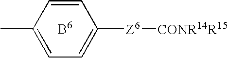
C1=C(C)C=CC([Z6][CONR14R15])=C1
